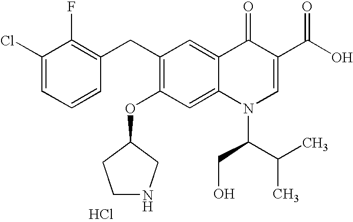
C1(Cl)=CC=CC(CC2=C(OC3CNCC3)C=C3C(=C2)C(=O)C(C(O)=O)=CN3C(CO)C(C)C)=C1F.Cl
